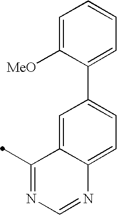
C1(C)=NC=NC2=CC=C(C3=CC=CC=C3[MeO])C=C12
